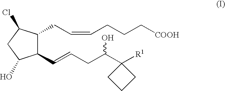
C1(C=CCC(C2([R1])CCC2)O)C(CC=CCCC[COOH])C(Cl)CC1O
